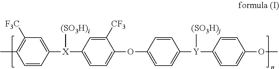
C1=CC([X](C2=CC=C(OC3=CC=C([Y](C4=CC=C(OC)C=C4)[(SO3H)j])C=C3)C([CF3])=C2)[(SO3H)i])=CC([F3C])=C1C
